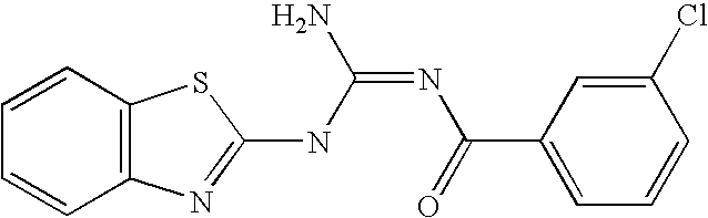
C12=C(N=C(NC(=NC(=O)C3=CC=CC(Cl)=C3)N)S1)C=CC=C2
